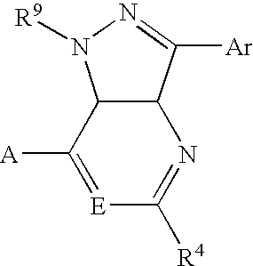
[E]1=C([A])C2C(N=C1[R4])C([Ar])=NN2[R9]
